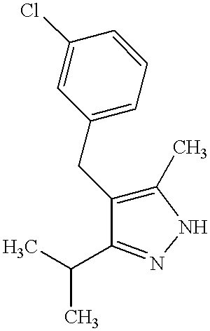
C1(Cl)=CC(CC2=C(C)NN=C2C(C)C)=CC=C1
